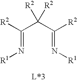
C(=N[R1])(C(C(=N[R1])[R2])([R2])[R2])[R2]
